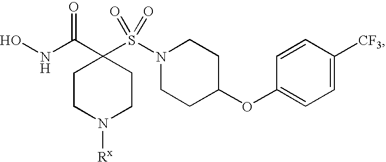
C1CN([Rx])CCC1(C(NO)=O)S(N1CCC(OC2=CC=C([CF3])C=C2)CC1)(=O)=O
